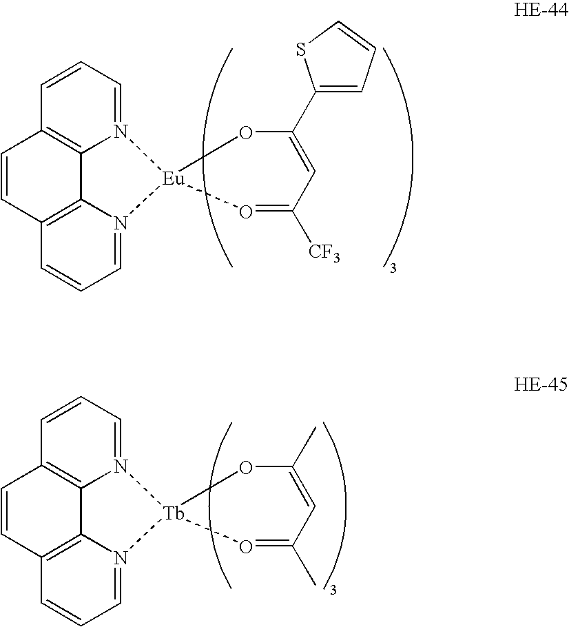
N12=CC=CC3=C1C1=C(C=C3)C=CC=N1[Eu]21O=C([CF3])C=C(C2=CC=CS2)O1.N12=CC=CC3=C1C1=C(C=C3)C=CC=N1[Tb]21O=C(C)C=C(C)O1
